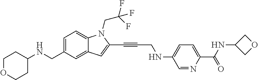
C1=C(CNC2CCOCC2)C=C2C(=C1)N(CC(F)(F)F)C(C#CCNC1=CC=C(C(NC3COC3)=O)N=C1)=C2
